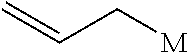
C(C[M])=C
